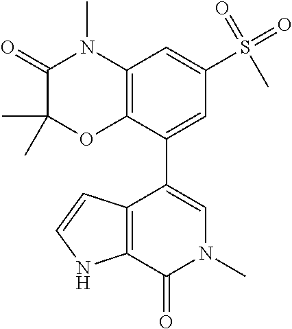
C1(=O)C(C)(C)OC2=C(N1C)C=C(S(=O)(C)=O)C=C2C1=CN(C)C(=O)C2=C1C=CN2
